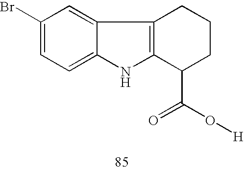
C1(Br)=CC=C2C(=C1)C1=C(N2)C(C(O[H])=O)CCC1
